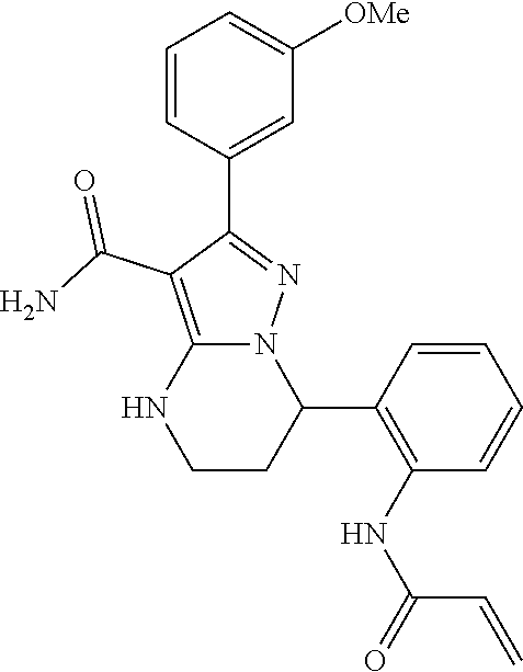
C1=CC(C2=NN3C(=C2C(N)=O)NCCC3C2=C(NC(C=C)=O)C=CC=C2)=CC([OMe])=C1
